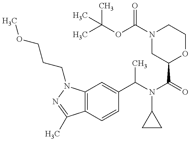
C12=C(N(CCCOC)N=C1C)C=C(C(N(C(=O)C1OCCN(C(OC(C)(C)C)=O)C1)C1CC1)C)C=C2
